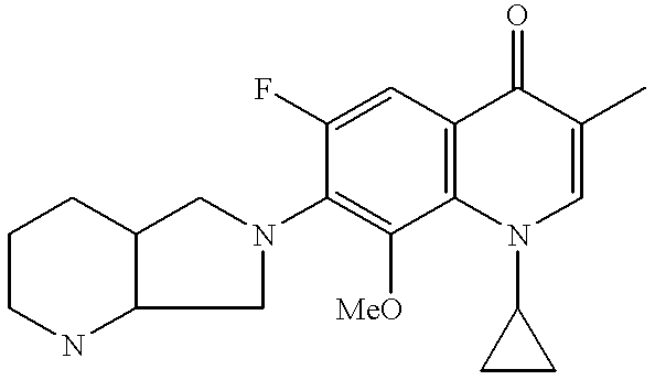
C1CNC2C(C1)CN(C1=C([MeO])C3=C(C=C1F)C(=O)C(C)=CN3C1CC1)C2
